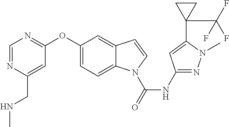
C1(OC2=NC=NC(CNC)=C2)=CC=C2C(=C1)C=CN2C(NC1=NN(C)C(C2(C(F)(F)F)CC2)=C1)=O
